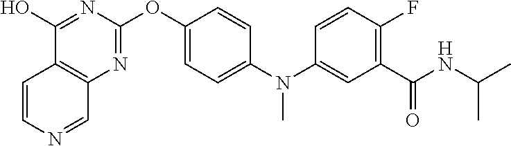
C1(O)=NC(OC2=CC=C(N(C3=CC(C(NC(C)C)=O)=C(F)C=C3)C)C=C2)=NC2=C1C=CN=C2
